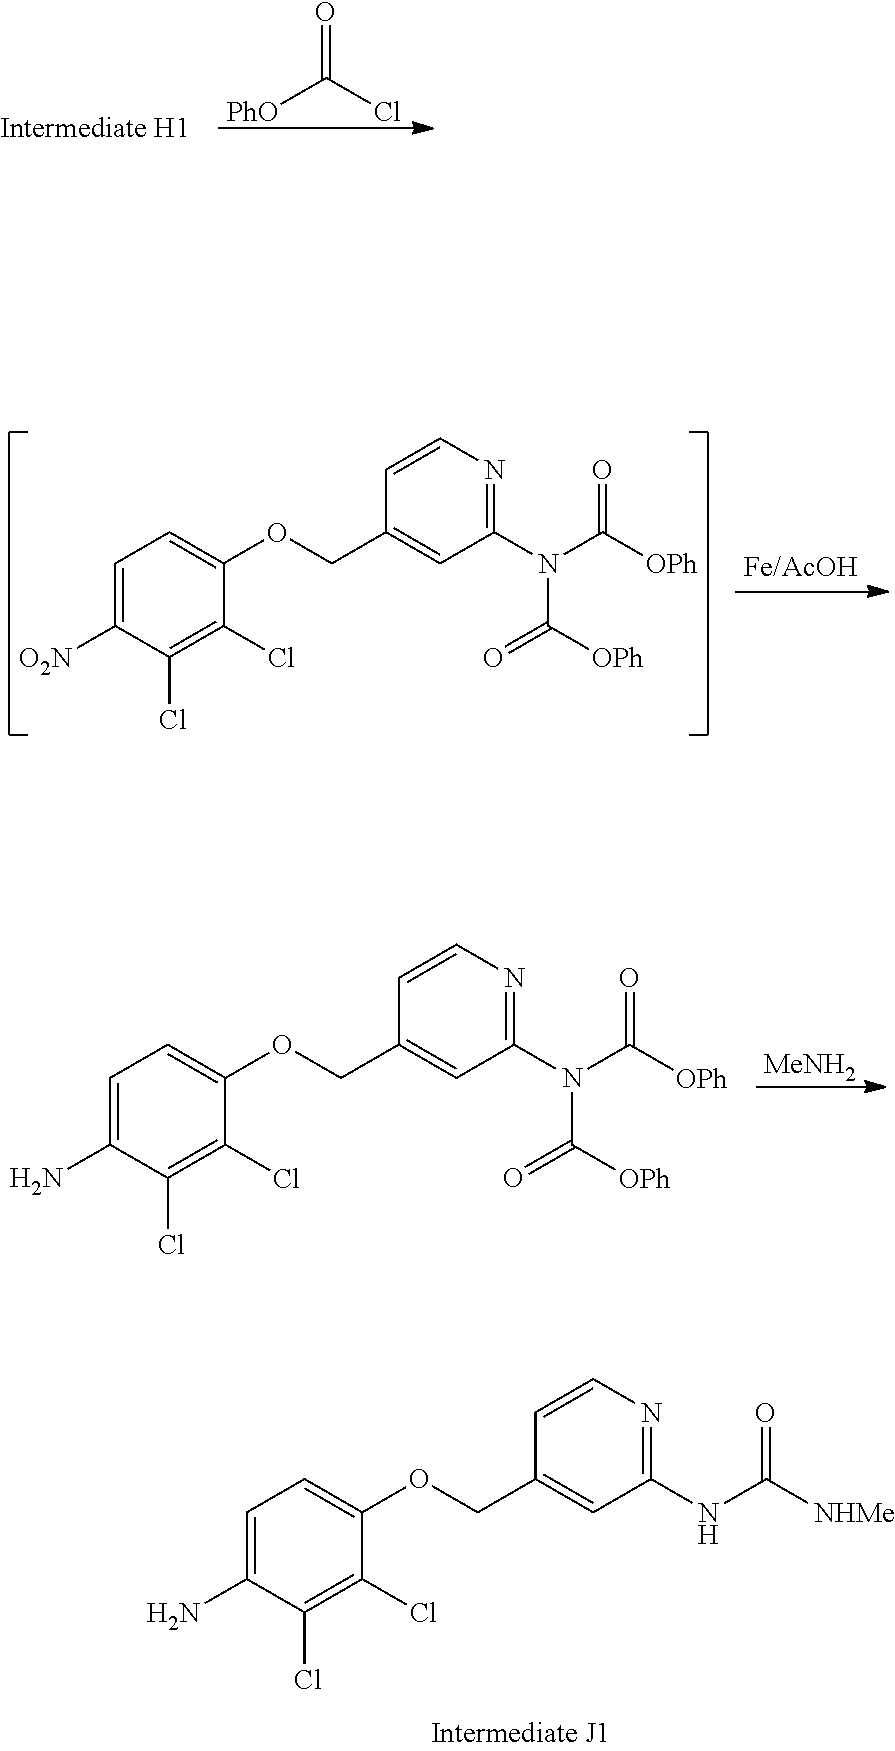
C1=C(N)C(Cl)=C(Cl)C(OCC2=CC(NC(=O)[NHMe])=NC=C2)=C1.[PhO]C(=O)Cl.C1=C([O2N])C(Cl)=C(Cl)C(OCC2=CC(N(C(=O)[OPh])C(=O)[OPh])=NC=C2)=C1.[MeNH2].C1=C(N)C(Cl)=C(Cl)C(OCC2=CC(N(C(=O)[OPh])C(=O)[OPh])=NC=C2)=C1
